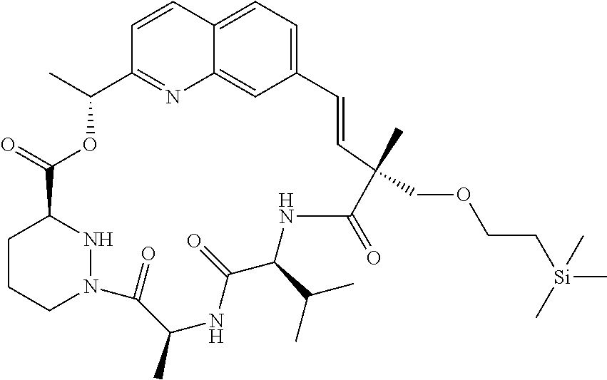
C12=CC=C3C(=C1)N=C(C=C3)C(C)OC(=O)C1CCCN(N1)C(=O)C(C)NC(=O)C(C(C)C)NC(=O)C(C)(COCC[Si](C)(C)C)C=C2
